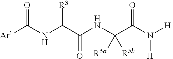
[Ar1]C(NC(C(NC(C(N([H])[H])=O)([R5a])[R5b])=O)[R3])=O
